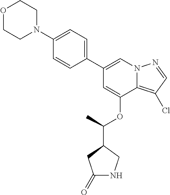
C1=C(OC(C)C2CNC(=O)C2)C2=C(Cl)C=NN2C=C1C1=CC=C(N2CCOCC2)C=C1
